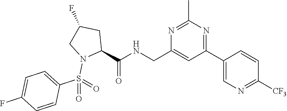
C1(CNC(C2CC(F)CN2S(=O)(C2=CC=C(F)C=C2)=O)=O)=CC(C2=CN=C([CF3])C=C2)=NC(C)=N1
